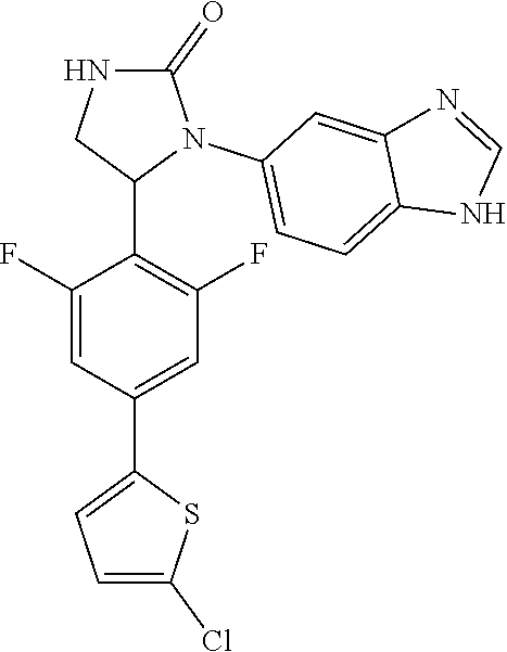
C1(F)=CC(C2=CC=C(Cl)S2)=CC(F)=C1C1N(C2=CC=C3C(=C2)N=CN3)C(=O)NC1
